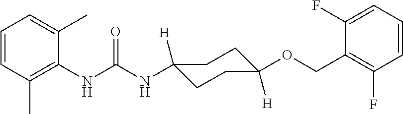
C1(NC(NC2([H])CCC([H])(OCC3=C(F)C=CC=C3F)CC2)=O)=C(C)C=CC=C1C
